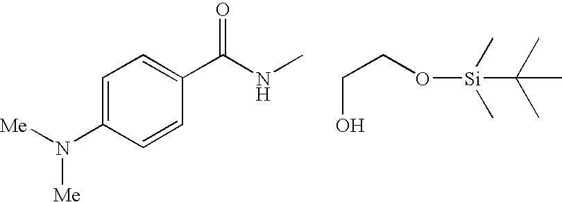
C(CO[Si](C(C)(C)C)(C)C)O.C1=C(N([Me])[Me])C=CC(C(NC)=O)=C1
